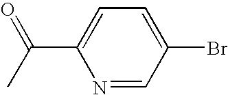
C1=C(Br)C=NC(C(C)=O)=C1
